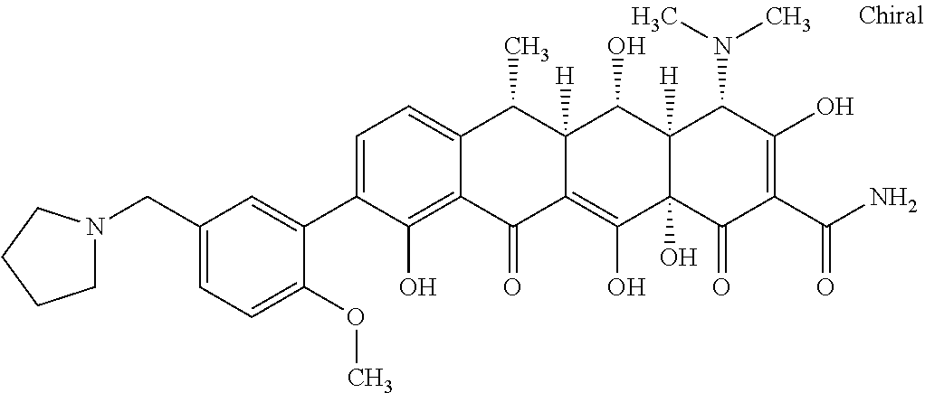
C1=C(C2=CC(CN3CCCC3)=CC=C2OC)C(O)=C2C(=C1)C(C)C1([H])C(=C(O)C3(O)C([H])(C1O)C(N(C)C)C(O)=C(C(N)=O)C3=O)C2=O
